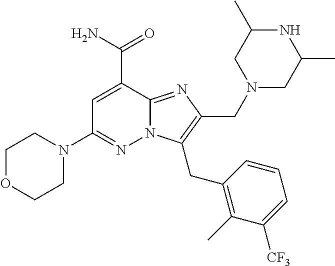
C1=C(C(=O)N)C2=NC(CN3CC(C)NC(C)C3)=C(CC3=C(C)C([CF3])=CC=C3)N2N=C1N1CCOCC1
